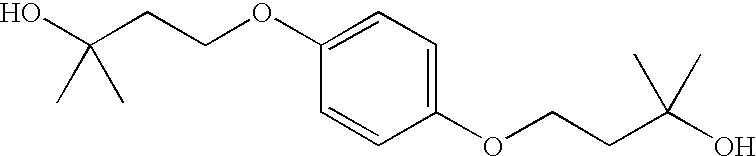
OC(CCOC1=CC=C(OCCC(O)(C)C)C=C1)(C)C
